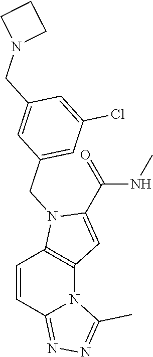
C1=CC2=NN=C(C)N2C2=C1N(CC1=CC(Cl)=CC(CN3CCC3)=C1)C(C(=O)NC)=C2
